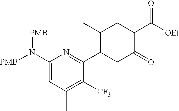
N(C1=CC(C)=C([CF3])C(C2C(C)CC(C(=O)[OEt])C(=O)C2)=N1)([PMB])[PMB]
